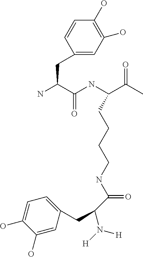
C1(O)=CC(CC(C(NCCCCC(NC(C(N)CC2=CC(O)=C(O)C=C2)=O)C(C)=O)=O)N([H])[H])=CC=C1O
